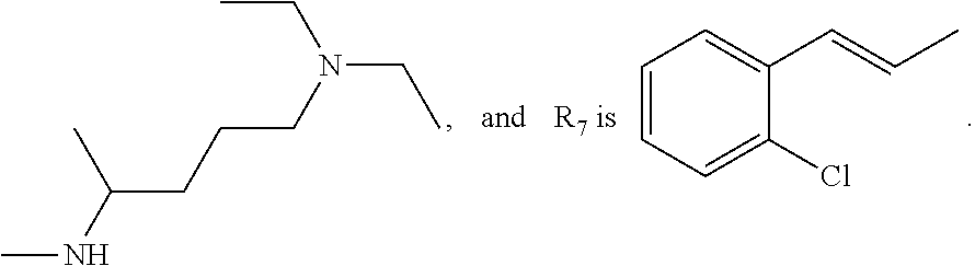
C(C)N(CCCC(NC)C)CC.C1=CC=C(Cl)C(C=CC)=C1
